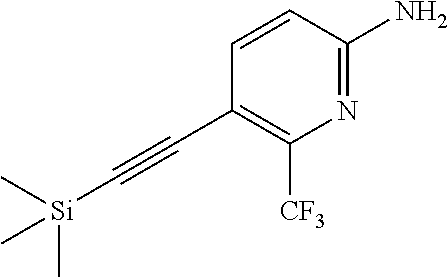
C1=CC(N)=NC([CF3])=C1C#C[Si](C)(C)C
